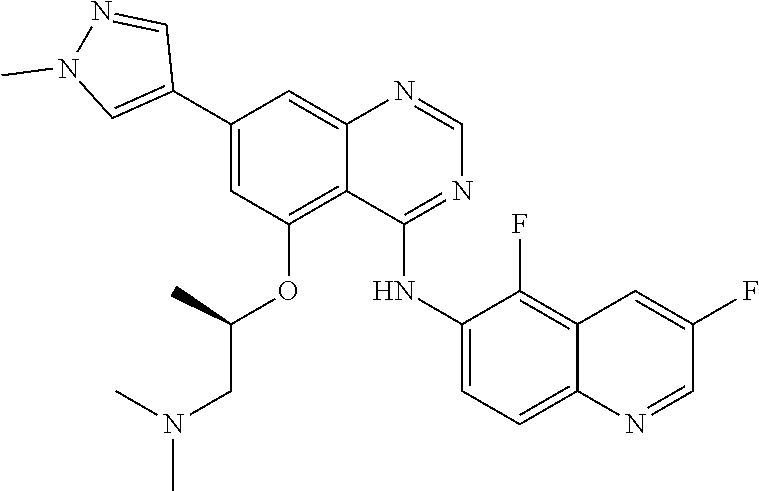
C1=NC2=CC(C3=CN(C)N=C3)=CC(OC(C)CN(C)C)=C2C(NC2=CC=C3C(=C2F)C=C(F)C=N3)=N1
